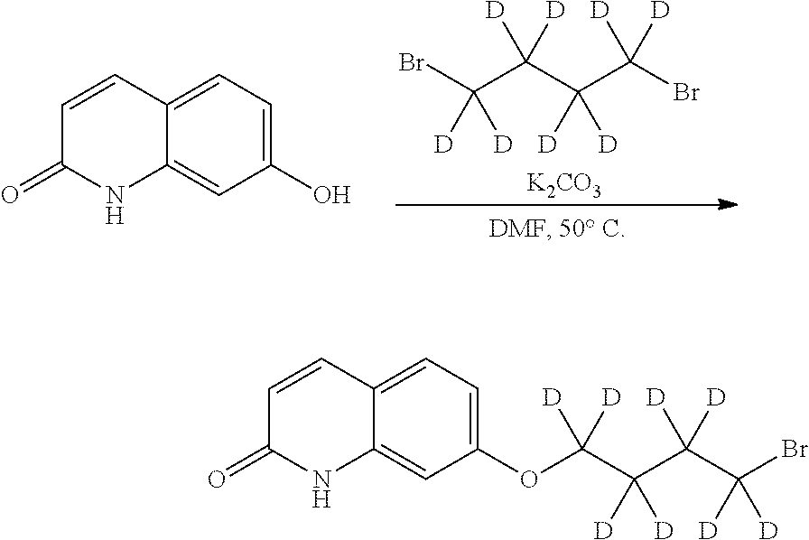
C1=CC2=CC=C(O)C=C2NC1=O.BrC(C(C(C(Br)([D])[D])([D])[D])([D])[D])([D])[D].[K2CO3].C1=CC2=CC=C(OC(C(C(C(Br)([D])[D])([D])[D])([D])[D])([D])[D])C=C2NC1=O
